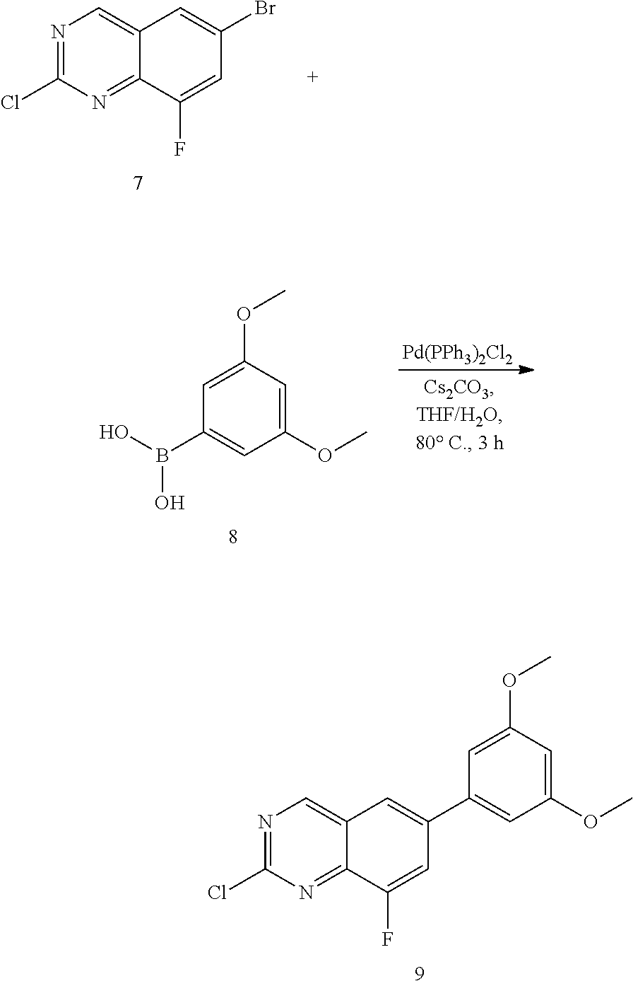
N1=C(Cl)N=C2C(=C1)C=C(Br)C=C2F.C1(OC)=CC(OC)=CC(B(O)O)=C1.[Pd(PPh3)2Cl2].N1=C(Cl)N=C2C(=C1)C=C(C1=CC(OC)=CC(OC)=C1)C=C2F
